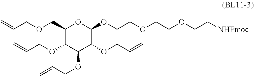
C1(COCC=C)C(OCC=C)C(OCC=C)C(OCC=C)C(OCCOCCOCC[NHFmoc])O1
